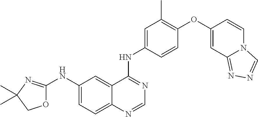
O1C(NC2=CC=C3C(=C2)C(NC2=CC(C)=C(OC4=CC5=NN=CN5C=C4)C=C2)=NC=N3)=NC(C)(C)C1
